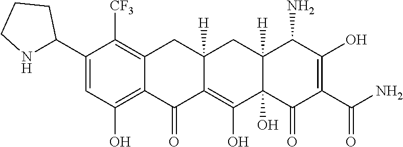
C1=C(C2NCCC2)C([CF3])=C2CC3([H])CC4([H])C(N)C(O)=C(C(=O)N)C(=O)C4(O)C(O)=C3C(=O)C2=C1O
